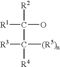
[R1]C([R2])(O)C([R3])([R4])[(R5)n]
